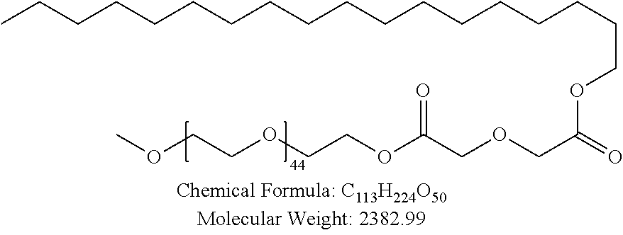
C(CCCCOC(COCC(=O)OCCOCCOC)=O)CCCCCCCCCCCCC
